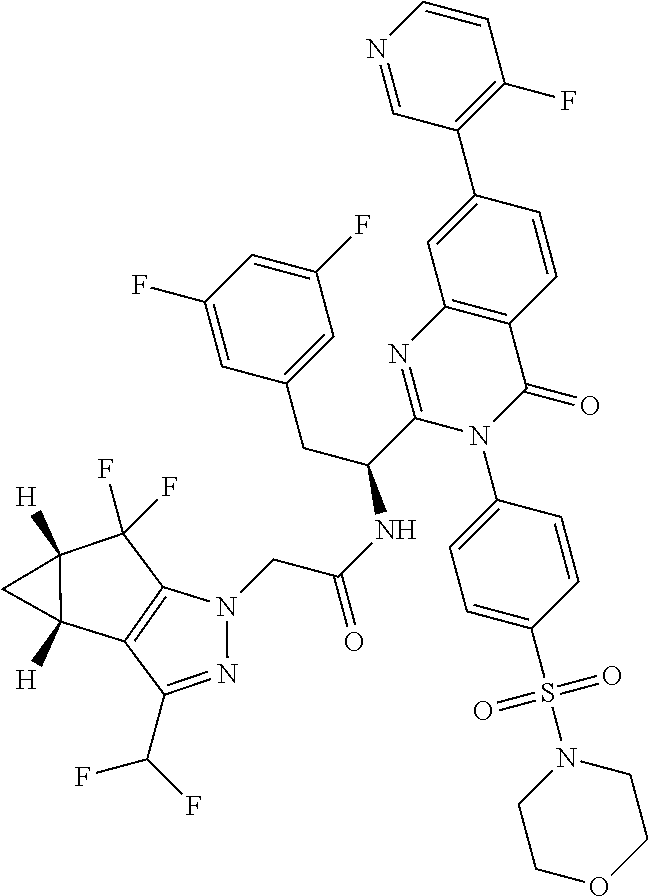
C1(N2C(=O)C3=C(N=C2C(CC2=CC(F)=CC(F)=C2)NC(CN2C4=C(C(C(F)F)=N2)C2([H])C([H])(C4(F)F)C2)=O)C=C(C2=C(F)C=CN=C2)C=C3)=CC=C(S(N2CCOCC2)(=O)=O)C=C1
